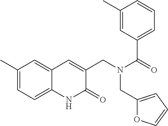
C1(C)=CC=C2C(=C1)C=C(CN(C(=O)C1=CC=CC(C)=C1)CC1=CC=CO1)C(=O)N2
